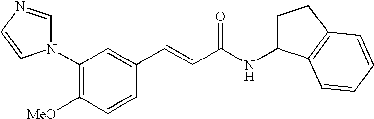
C1(N2C=NC=C2)=C([OMe])C=CC(C=CC(NC2CCC3=C2C=CC=C3)=O)=C1
